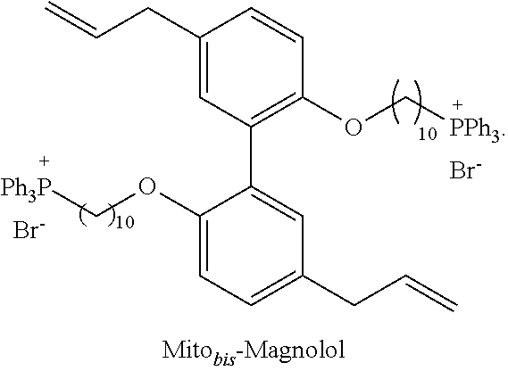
C1(CC=C)=CC(C2=CC(CC=C)=CC=C2OC[Ph3P])=C(OC[PPh3])C=C1.[Br-].[Br-]
